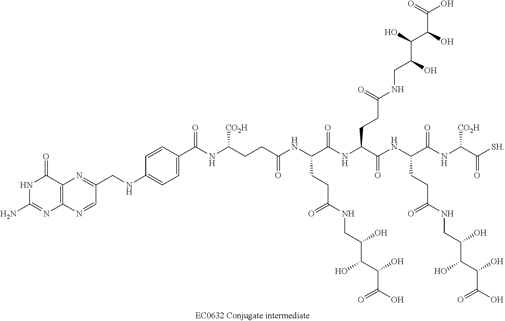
C12=C(N=CC(CNC3=CC=C(C(NC(CCC(NC(C(NC(C(NC(C(NC(C([SH])=O)[CO2H])=O)CCC(NCC(C(C(O)C(O)=O)O)O)=O)=O)CCC(NCC(C(O)C(O)C(O)=O)O)=O)=O)CCC(NCC(C(C(O)C(O)=O)O)O)=O)=O)[CO2H])=O)C=C3)=N1)N=C(N)NC2=O
